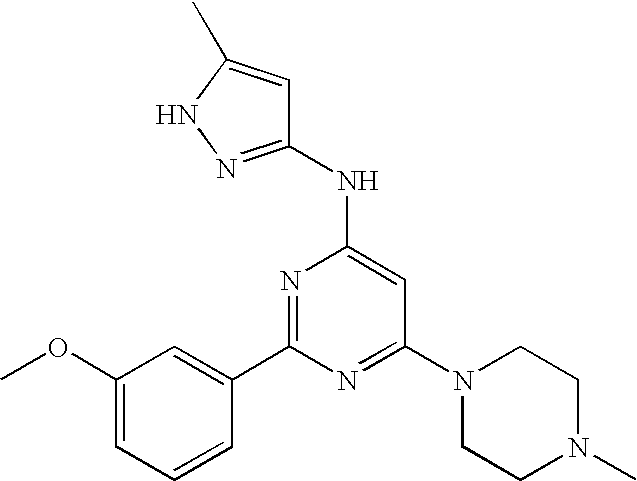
C1=C(OC)C=C(C2=NC(NC3=NNC(C)=C3)=CC(N3CCN(C)CC3)=N2)C=C1
